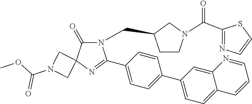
N1(CC2CCN(C(C3=NC=CS3)=O)C2)C(=O)C2(N=C1C1=CC=C(C3=CC=C4C(=C3)N=CC=C4)C=C1)CN(C(OC)=O)C2
